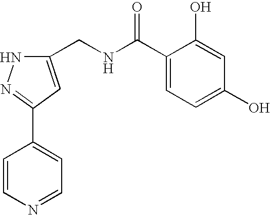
C1(CNC(C2=CC=C(O)C=C2O)=O)=CC(C2=CC=NC=C2)=NN1
